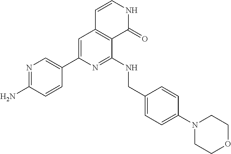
N1=C(N)C=CC(C2=CC3=C(C(NCC4=CC=C(N5CCOCC5)C=C4)=N2)C(=O)NC=C3)=C1
